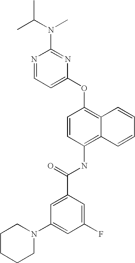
N1=CC=C(OC2=C3C(=C(NC(C4=CC(N5CCCCC5)=CC(F)=C4)=O)C=C2)C=CC=C3)N=C1N(C(C)C)C
